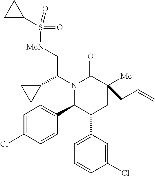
N1(C(C2CC2)C[MeN]S(C2CC2)(=O)=O)C(C2=CC=C(Cl)C=C2)C(C2=CC=CC(Cl)=C2)CC([Me])(CC=C)C1=O
